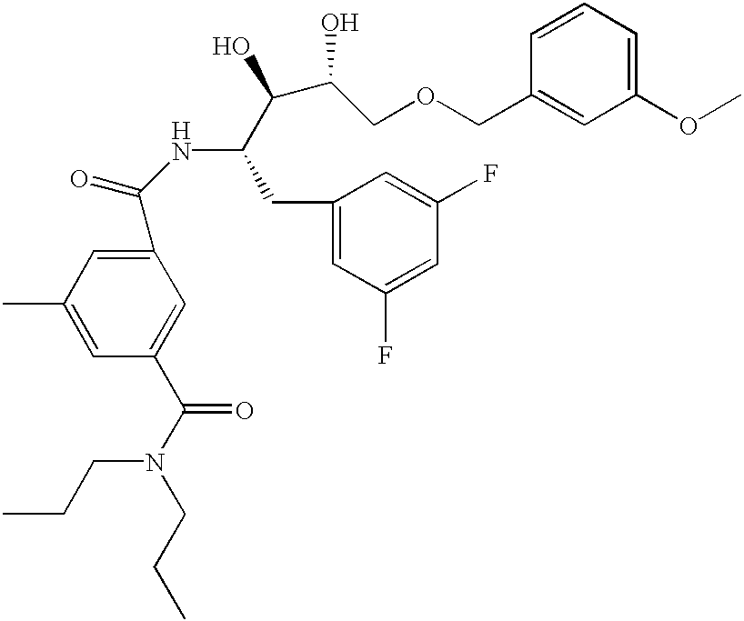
C1(C(NC(C(O)C(COCC2=CC(OC)=CC=C2)O)CC2=CC(F)=CC(F)=C2)=O)=CC(C)=CC(C(N(CCC)CCC)=O)=C1
